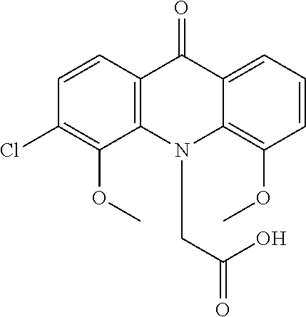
C12=C(N(CC(=O)O)C3=C(OC)C=CC=C3C1=O)C(OC)=C(Cl)C=C2
